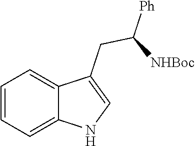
C1=CC=C2C(=C1)C(CC([NHBoc])[Ph])=CN2
